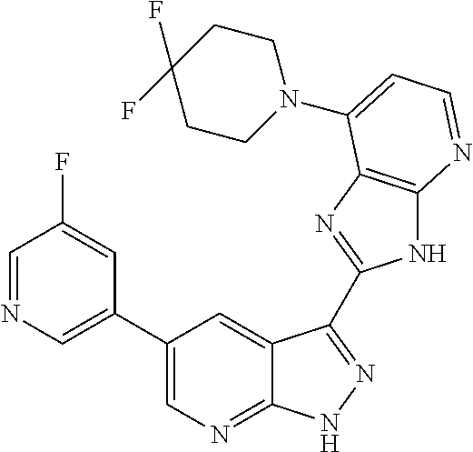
C1(C2=CN=CC(F)=C2)=CN=C2C(=C1)C(C1=NC3=C(N1)N=CC=C3N1CCC(F)(F)CC1)=NN2
